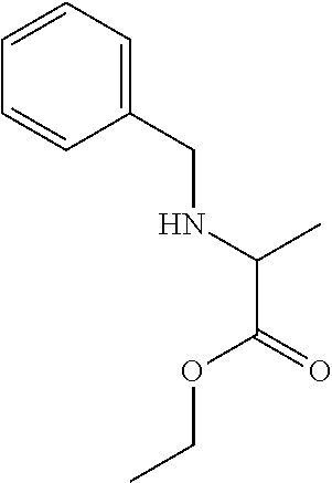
C1=CC=C(CNC(C(=O)OCC)C)C=C1
